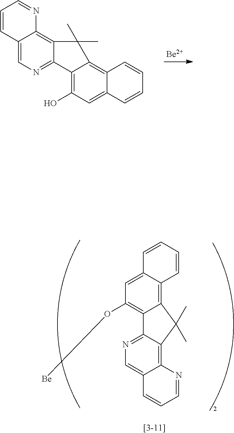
[Be].C12=CN=C3C(=C1N=CC=C2)C(C)(C)C1=C2C(=CC(O)=C31)C=CC=C2.C12=C3C(=CC(O[Be])=C1C1=NC=C4C(=C1C2(C)C)N=CC=C4)C=CC=C3
